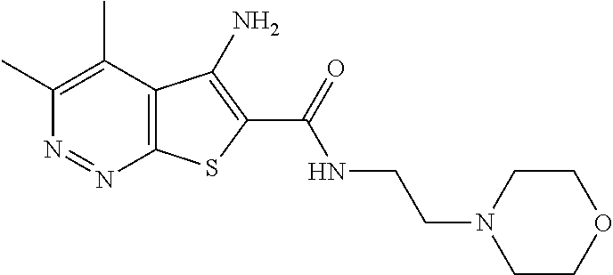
C1(C)=C(C)C2=C(N=N1)SC(C(=O)NCCN1CCOCC1)=C2N
